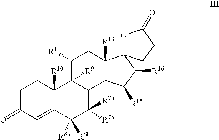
C1C(=O)C=C2C([R10])(C1)C1([R9])C(C([R7a])([R7b])C2([R6b])[R6a])C2C([R13])(CC1[R11])C1(C([R16])C2[R15])OC(=O)CC1
